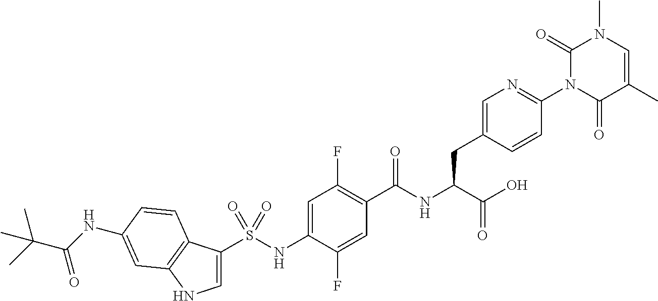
S(NC1=CC(F)=C(C(NC(C(O)=O)CC2=CN=C(N3C(=O)C(C)=CN(C)C3=O)C=C2)=O)C=C1F)(=O)(=O)C1=CNC2=C1C=CC(NC(C(C)(C)C)=O)=C2
